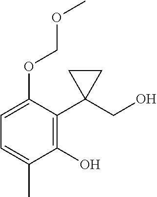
C1(O)=C(C2(CO)CC2)C(OCOC)=CC=C1C
